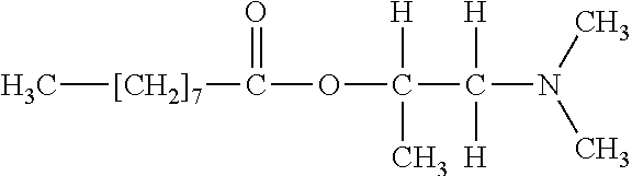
C[[CH2]7]C(OC(C(N(C)C)([H])[H])([H])C)=O
